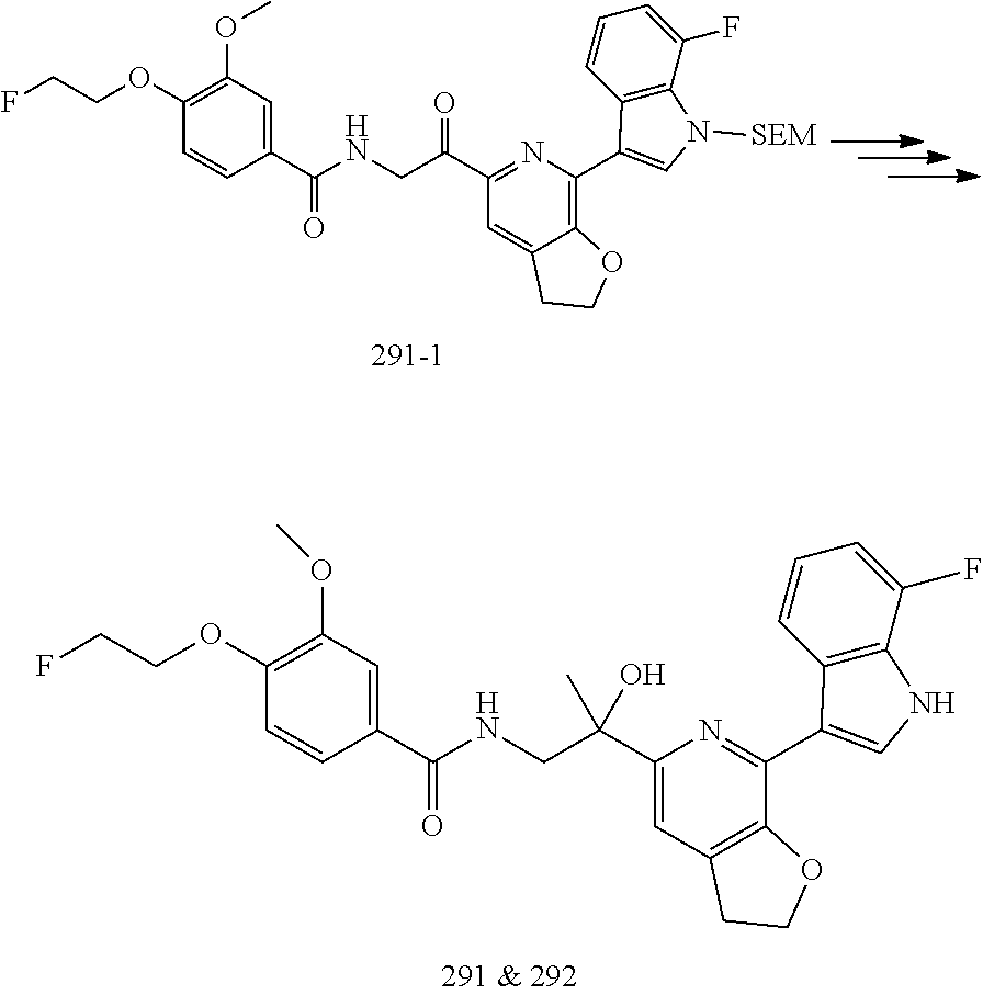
C1(OCCF)=C(OC)C=C(C(=O)NCC(C2=CC3=C(C(C4=CNC5=C4C=CC=C5F)=N2)OCC3)(C)O)C=C1.C1(OCCF)=C(OC)C=C(C(=O)NCC(=O)C2=NC(C3=CN([SEM])C4=C3C=CC=C4F)=C3C(=C2)CCO3)C=C1
